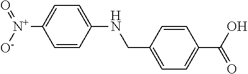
C1=C(NCC2=CC=C(C(O)=O)C=C2)C=CC([N+](=O)[O-])=C1
